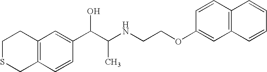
C12=C(C=CC(C(C(NCCOC3=CC4=C(C=C3)C=CC=C4)C)O)=C1)CSCC2
